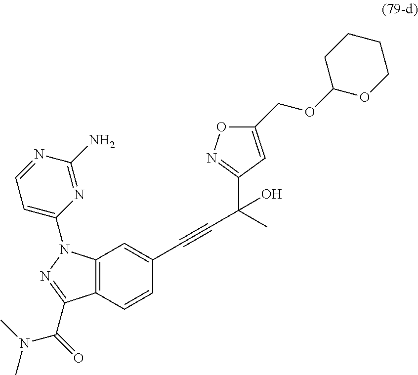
C12=C(C=CC(C#CC(C)(C3=NOC(COC4OCCCC4)=C3)O)=C1)C(C(=O)N(C)C)=NN2C1=CC=NC(N)=N1
